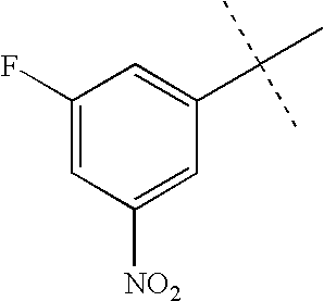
C1(F)=CC([NO2])=CC(C(C)(C)C)=C1
